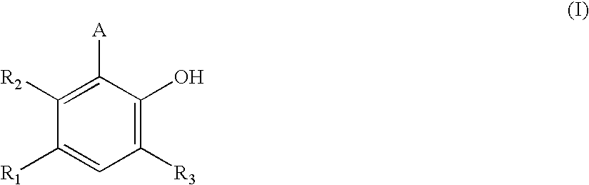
C1([R3])=C(O)C([A])=C([R2])C([R1])=C1
